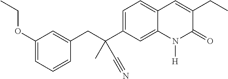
C(C1=CC(OCC)=CC=C1)C(C1=CC=C2C(=C1)N([H])C(=O)C(CC)=C2)(C)C#N
